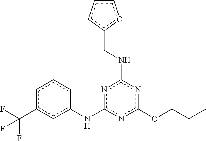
c1c(C(F)(F)F)cc(Nc2nc(OCCC)nc(NCc3occc3)n2)cc1
